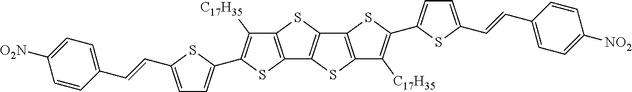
C12=C(SC3=C1SC1=C3SC(C3=CC=C(C=CC4=CC=C([NO2])C=C4)S3)=C1[C17H35])C([C17H35])=C(C1=CC=C(C=CC3=CC=C([O2N])C=C3)S1)S2
